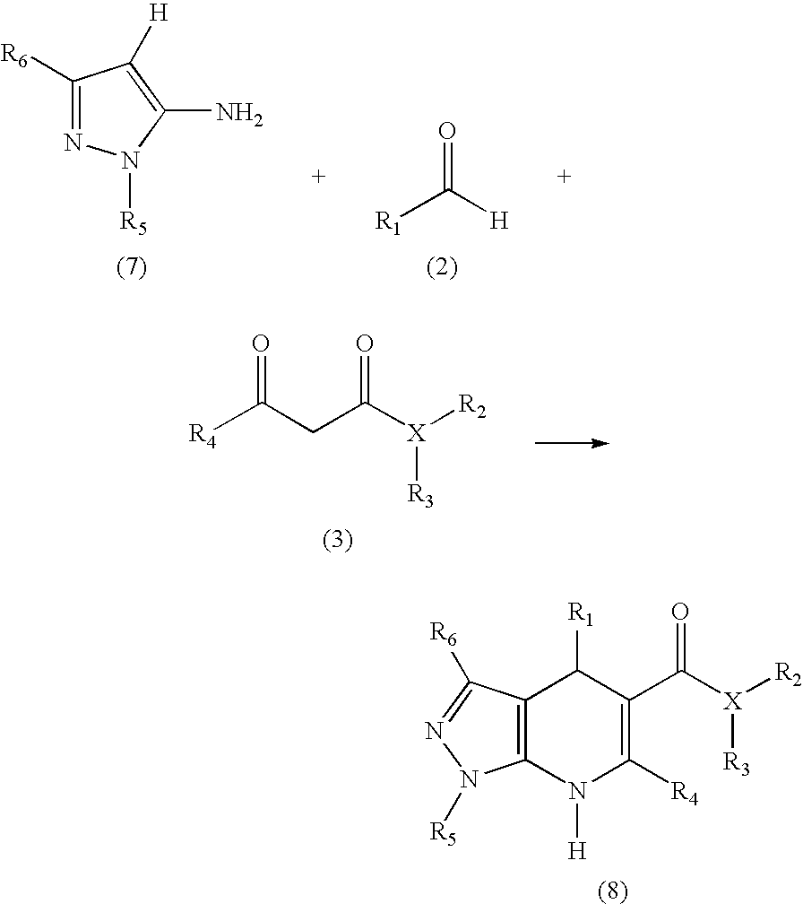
O=C(CC([X]([R2])[R3])=O)[R4].C1([R6])=NN([R5])C(N)=C1[H].O=C([H])[R1].C12=C(N([H])C([R4])=C(C([X]([R2])[R3])=O)C1[R1])N([R5])N=C2[R6]
